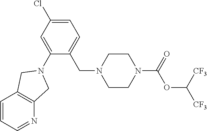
C(OC([CF3])[CF3])(=O)N1CCN(CC2=CC=C(Cl)C=C2N2CC3=C(C=CC=N3)C2)CC1
